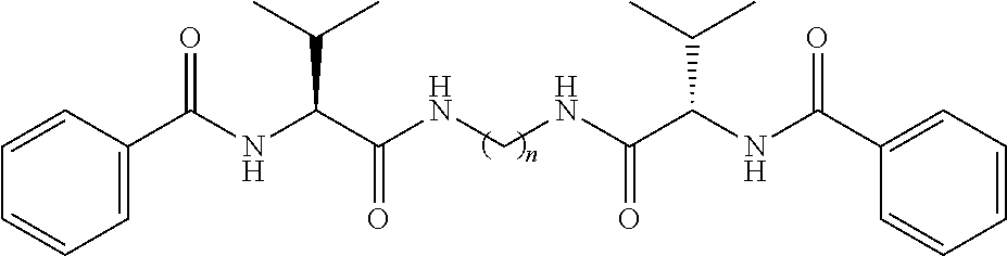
C1=C(C(NC(C(NCNC(C(NC(C2=CC=CC=C2)=O)C(C)C)=O)=O)C(C)C)=O)C=CC=C1
